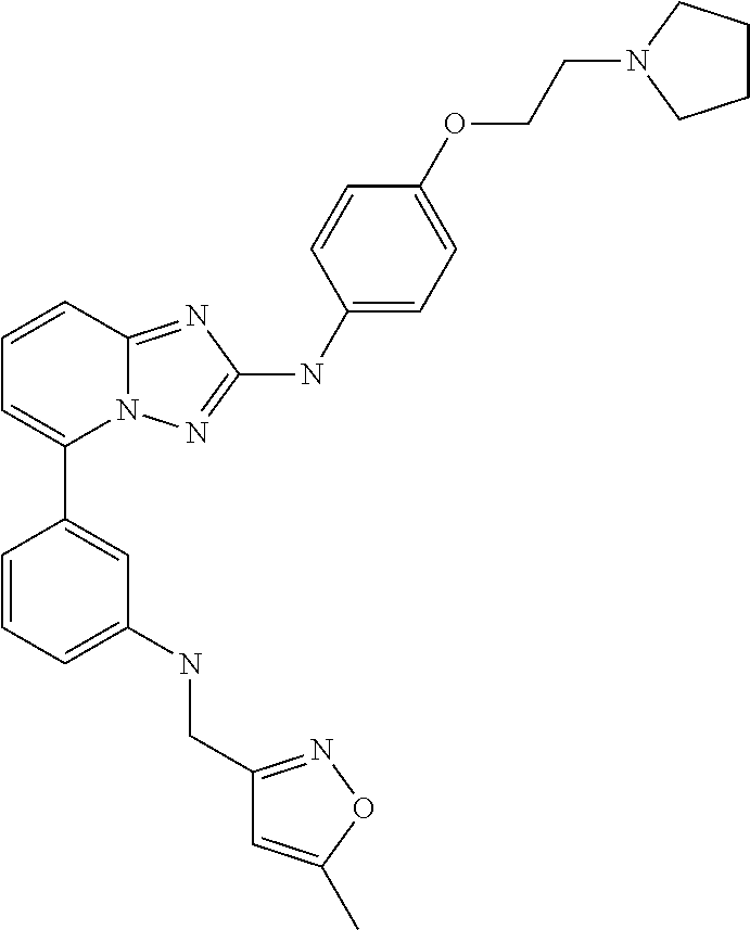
C1=CC2=NC(NC3=CC=C(OCCN4CCCC4)C=C3)=NN2C(C2=CC(NCC3=NOC(C)=C3)=CC=C2)=C1
